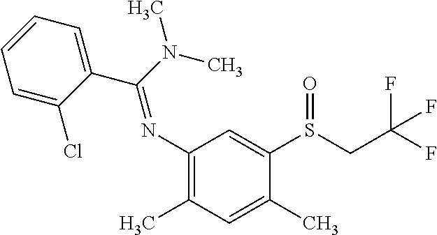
C1=C(Cl)C(C(N(C)C)=NC2=C(C)C=C(C)C(S(CC(F)(F)F)=O)=C2)=CC=C1
